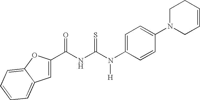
C(NC(N(C1=CC=C(N2CC=CCC2)C=C1)[H])=S)(=O)C1=CC2=CC=CC=C2O1
